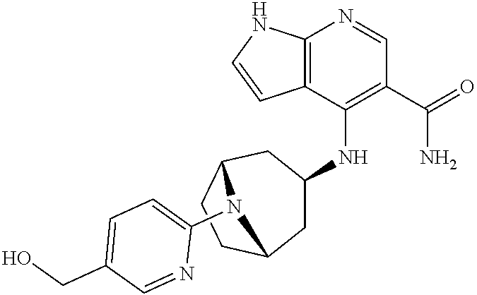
C12=C(C(NC3CC4CCC(C3)N4C3=CC=C(CO)C=N3)=C(C(=O)N)C=N1)C=CN2
